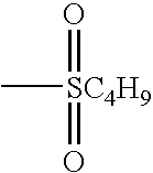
C[SC4H9](=O)=O
